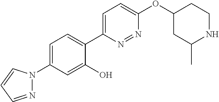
C1=C(N2N=CC=C2)C=C(O)C(C2=CC=C(OC3CC(C)NCC3)N=N2)=C1
